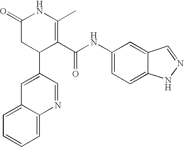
C1=C(C2C(C(NC3=CC=C4C(=C3)C=NN4)=O)=C(C)NC(=O)C2)C=NC2=CC=CC=C12
